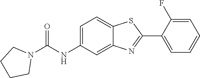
C1=C(F)C(C2=NC3=CC(NC(N4CCCC4)=O)=CC=C3S2)=CC=C1
